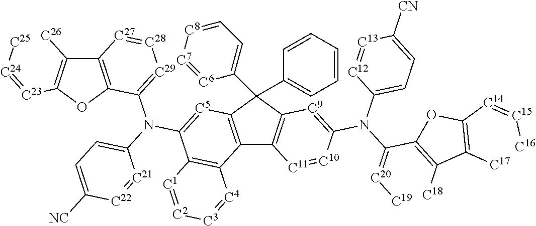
C12=C(C(C3=CC=[C8][C7]=[C6]3)(C3=CC=CC=C3)C3=C1[C11]=[C10]C(N(C1=CC=C([CN])[C13]=[C12]1)C(C1=C([C18])C([C17])=C([C14]=[C15][C16])O1)=[C20][C19])=[C9]3)[C5]=C(N(C1=[C29][C28]=[C27]C3=C1OC([C23]=[C24][C25])=C3[C26])C1=CC=C([NC])[C22]=[C21]1)C1=C2[C4]=[C3][C2]=[C1]1
